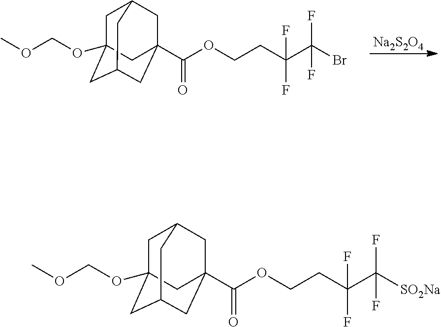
[Na2S2O4].C1C2(OCOC)CC3CC(C(=O)OCCC(C(Br)(F)F)(F)F)(CC1C3)C2.C1C2(OCOC)CC3CC(C(=O)OCCC(C([SO2Na])(F)F)(F)F)(CC1C3)C2
